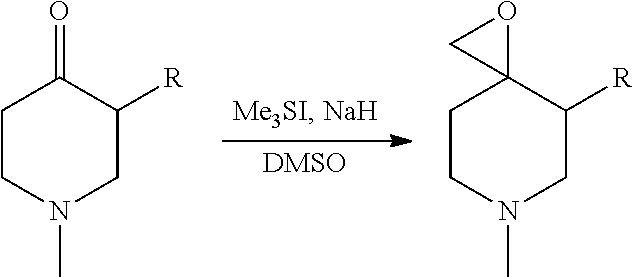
[DMSO].C1CN(C)CC([R])C12OC2.C1CN(C)CC([R])C1=O
